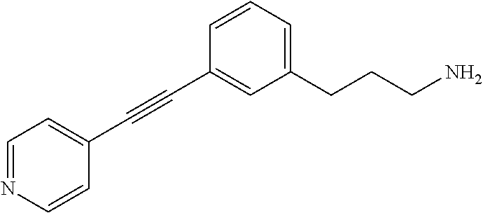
C(#CC1=CC(CCCN)=CC=C1)C1=CC=NC=C1
